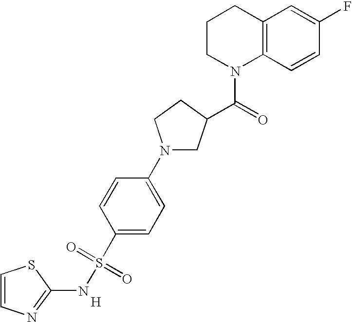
C1=CN=C(NS(=O)(=O)C2=CC=C(N3CC(C(N4C5=C(CCC4)C=C(F)C=C5)=O)CC3)C=C2)S1.[H]
